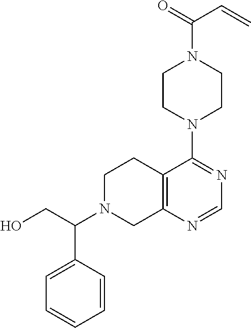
C1N(C(CO)C2=CC=CC=C2)CC2=C(C1)C(N1CCN(C(=O)C=C)CC1)=NC=N2
